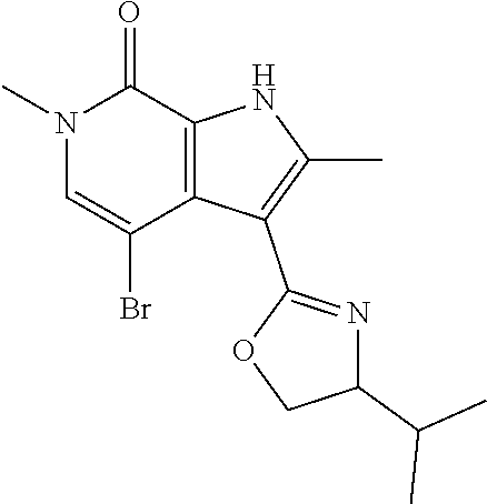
N1(C)C=C(Br)C2=C(C1=O)NC(C)=C2C1=NC(C(C)C)CO1
